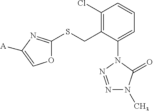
C1(Cl)=C(CSC2=NC([A])=CO2)C(N2N=NN(C)C2=O)=CC=C1
